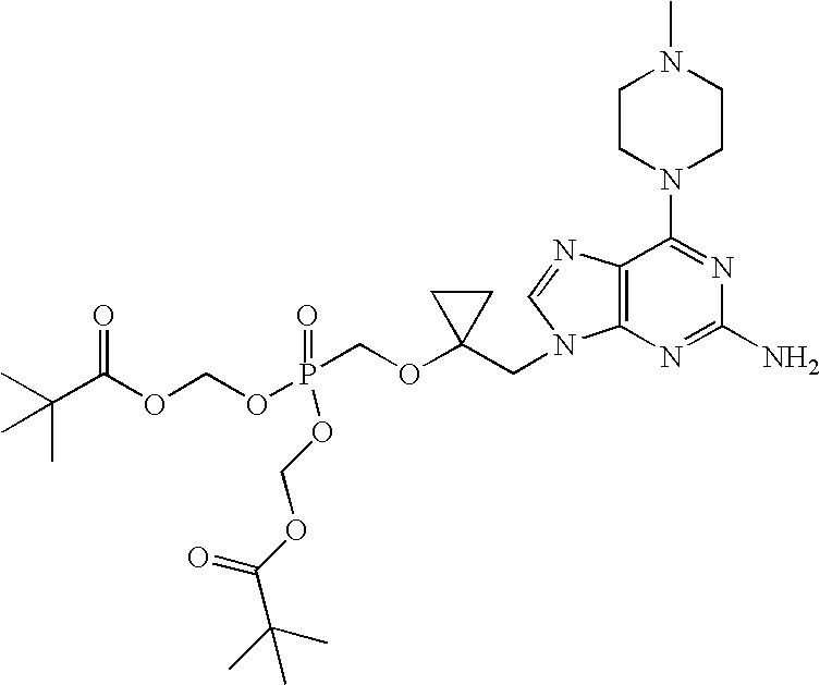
O(P(COC1(CN2C3=C(C(N4CCN(C)CC4)=NC(N)=N3)N=C2)CC1)(OCOC(C(C)(C)C)=O)=O)COC(C(C)(C)C)=O
